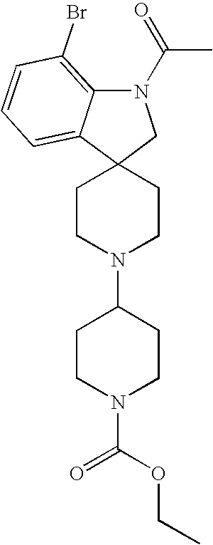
N1(C(=O)C)C2=C(Br)C=CC=C2C2(C1)CCN(C1CCN(C(OCC)=O)CC1)CC2
